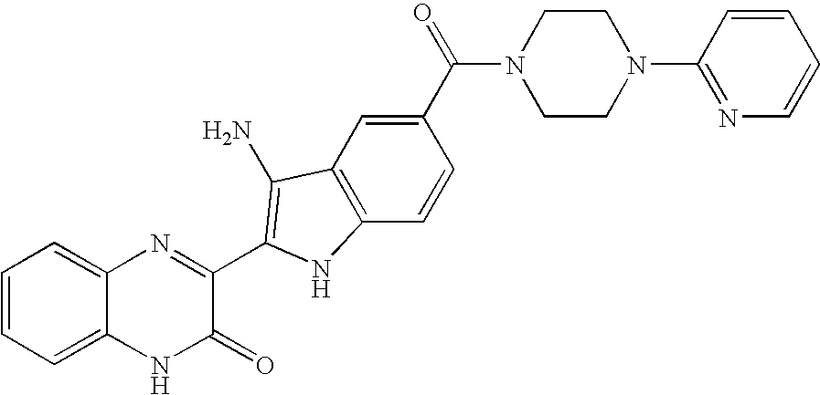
C1=C2C(=CC=C1)N=C(C1=C(N)C3=C(C=CC(C(=O)N4CCN(C5=NC=CC=C5)CC4)=C3)N1)C(=O)N2
